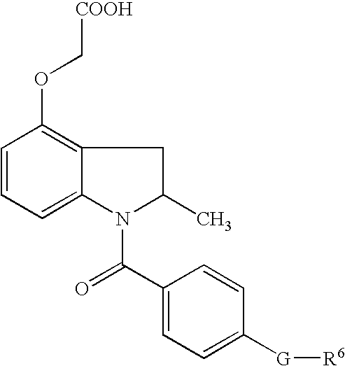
C1=CC=C2C(=C1OC[COOH])CC(C)N2C(C1=CC=C([G][R6])C=C1)=O
